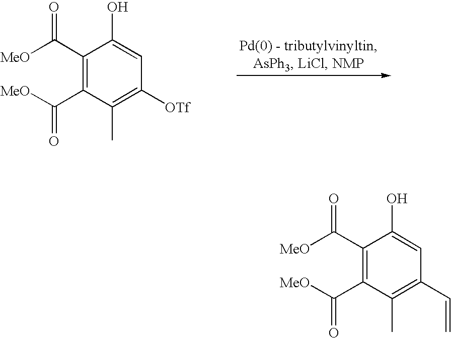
C1(C([MeO])=O)=C(C(=O)[MeO])C(C)=C([OTf])C=C1O.C1(C([MeO])=O)=C(C(=O)[MeO])C(C)=C(C=C)C=C1O
